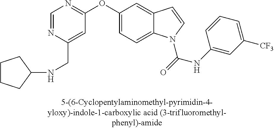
C1=NC(CNC2CCCC2)=CC(OC2=CC=C3C(=C2)C=CN3C(=O)NC2=CC([CF3])=CC=C2)=N1
